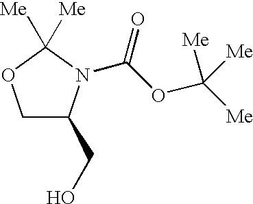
C1C(CO)N(C(OC([Me])([Me])[Me])=O)C([Me])([Me])O1
